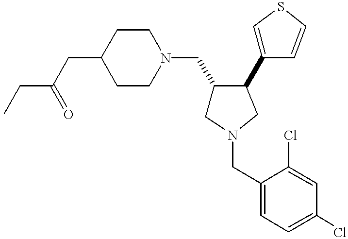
C1(CC(CC)=O)CCN(CC2CN(CC3=CC=C(Cl)C=C3Cl)CC2C2=CSC=C2)CC1
